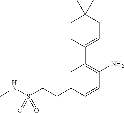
C1=C(CCS(NC)(=O)=O)C=CC(N)=C1C1=CCC(C)(C)CC1
